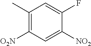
C1(C)=C([O2N])C=C([NO2])C(F)=C1
